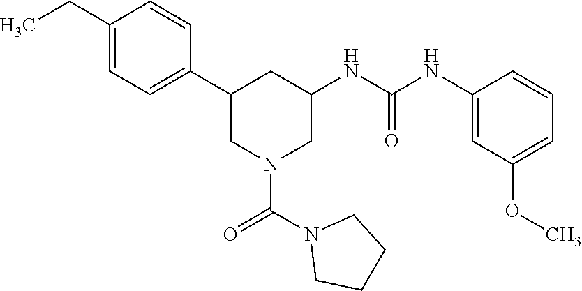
C1(CC)=CC=C(C2CN(C(=O)N3CCCC3)CC(NC(NC3=CC(OC)=CC=C3)=O)C2)C=C1
